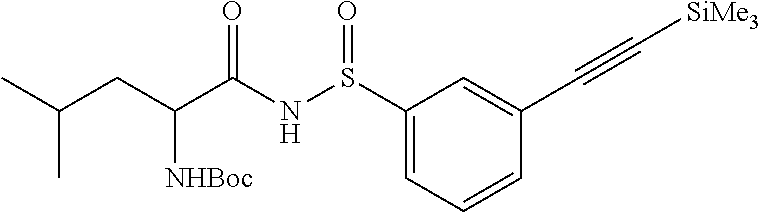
C1(S(NC(C(CC(C)C)[NHBoc])=O)=O)=CC=CC(C#C[SiMe3])=C1
